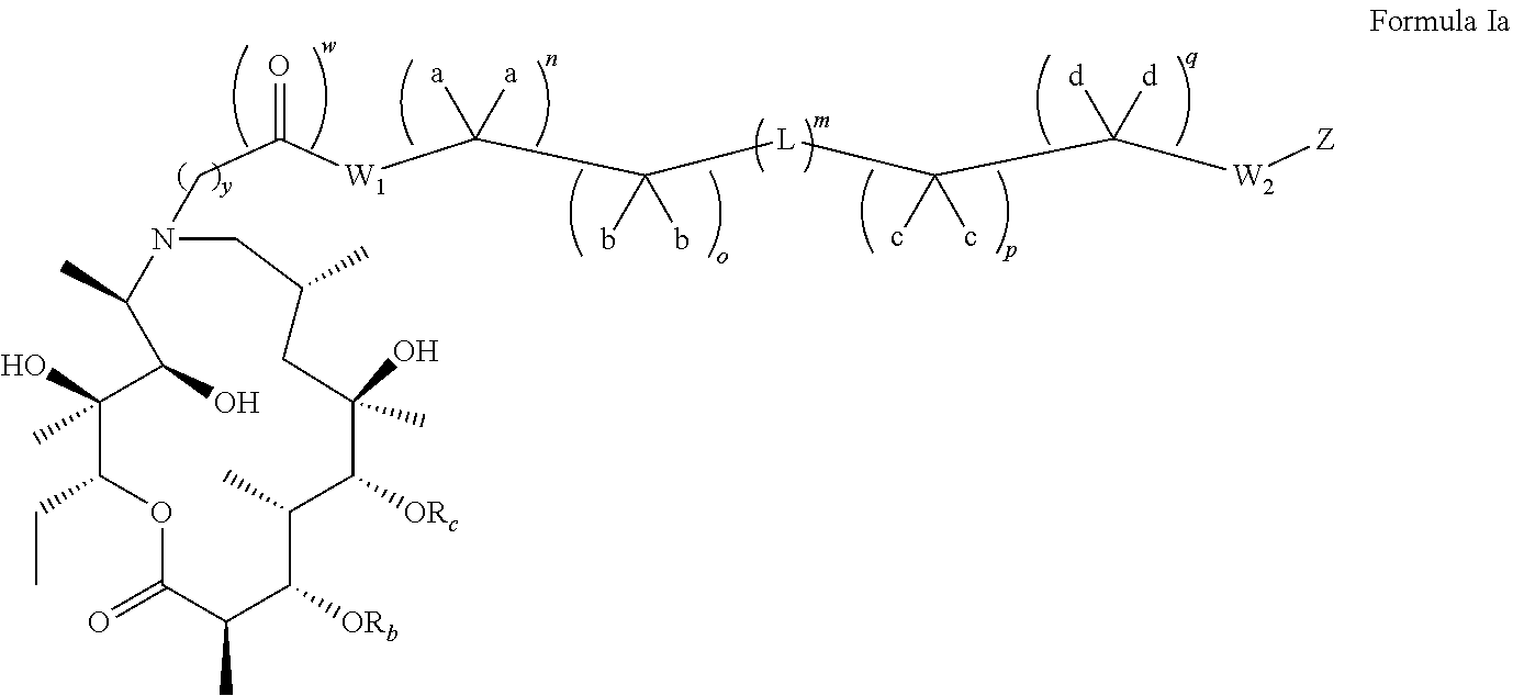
O1C(=O)C(C)C([ORb])C(C)C([ORc])C(C)(O)CC(C)CN(CC(=O)[W1]C(C([L]C(c)(c)C([W2][Z])([d])[d])(b)b)([a])[a])C(C)C(O)C(C)(O)C1CC
